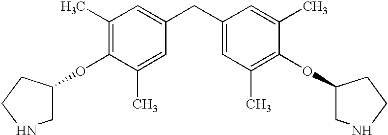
C1(C)=C(OC2CNCC2)C(C)=CC(CC2=CC(C)=C(OC3CNCC3)C(C)=C2)=C1
